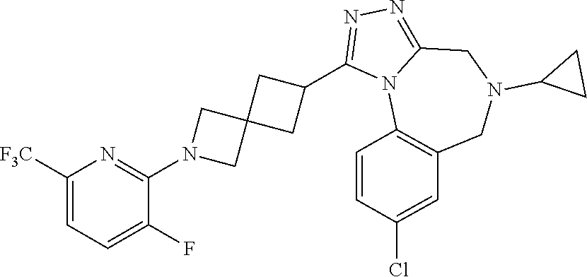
C1(N2CC3(C2)CC(C2=NN=C4N2C2=C(CN(C5CC5)C4)C=C(Cl)C=C2)C3)=NC([F3C])=CC=C1F
